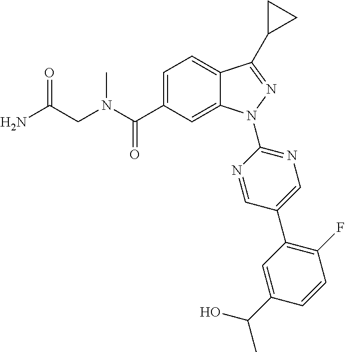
C(N(C)C(C1=CC=C2C(=C1)N(C1=NC=C(C3=C(F)C=CC(C(O)C)=C3)C=N1)N=C2C1CC1)=O)C(=O)N
